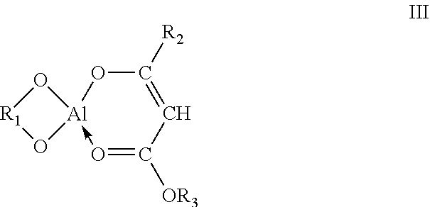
C1([R2])=CC([OR3])=O->[Al]2(O1)O[R1]O2
